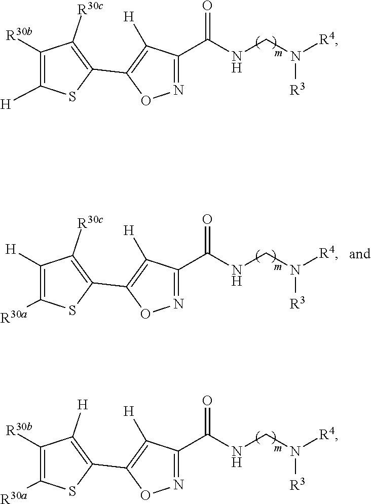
N1=C(C(NCN([R4])[R3])=O)C([H])=C(C2=C([R30c])C([R30b])=C([H])S2)O1.N1=C(C(NCN([R4])[R3])=O)C([H])=C(C2=C([H])C([R30b])=C([R30a])S2)O1.N1=C(C(NCN([R4])[R3])=O)C([H])=C(C2=C([R30c])C([H])=C([R30a])S2)O1
